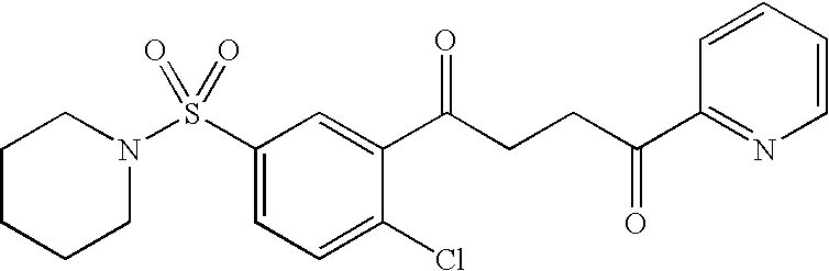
N1(S(C2=CC=C(Cl)C(C(CCC(=O)C3=NC=CC=C3)=O)=C2)(=O)=O)CCCCC1
